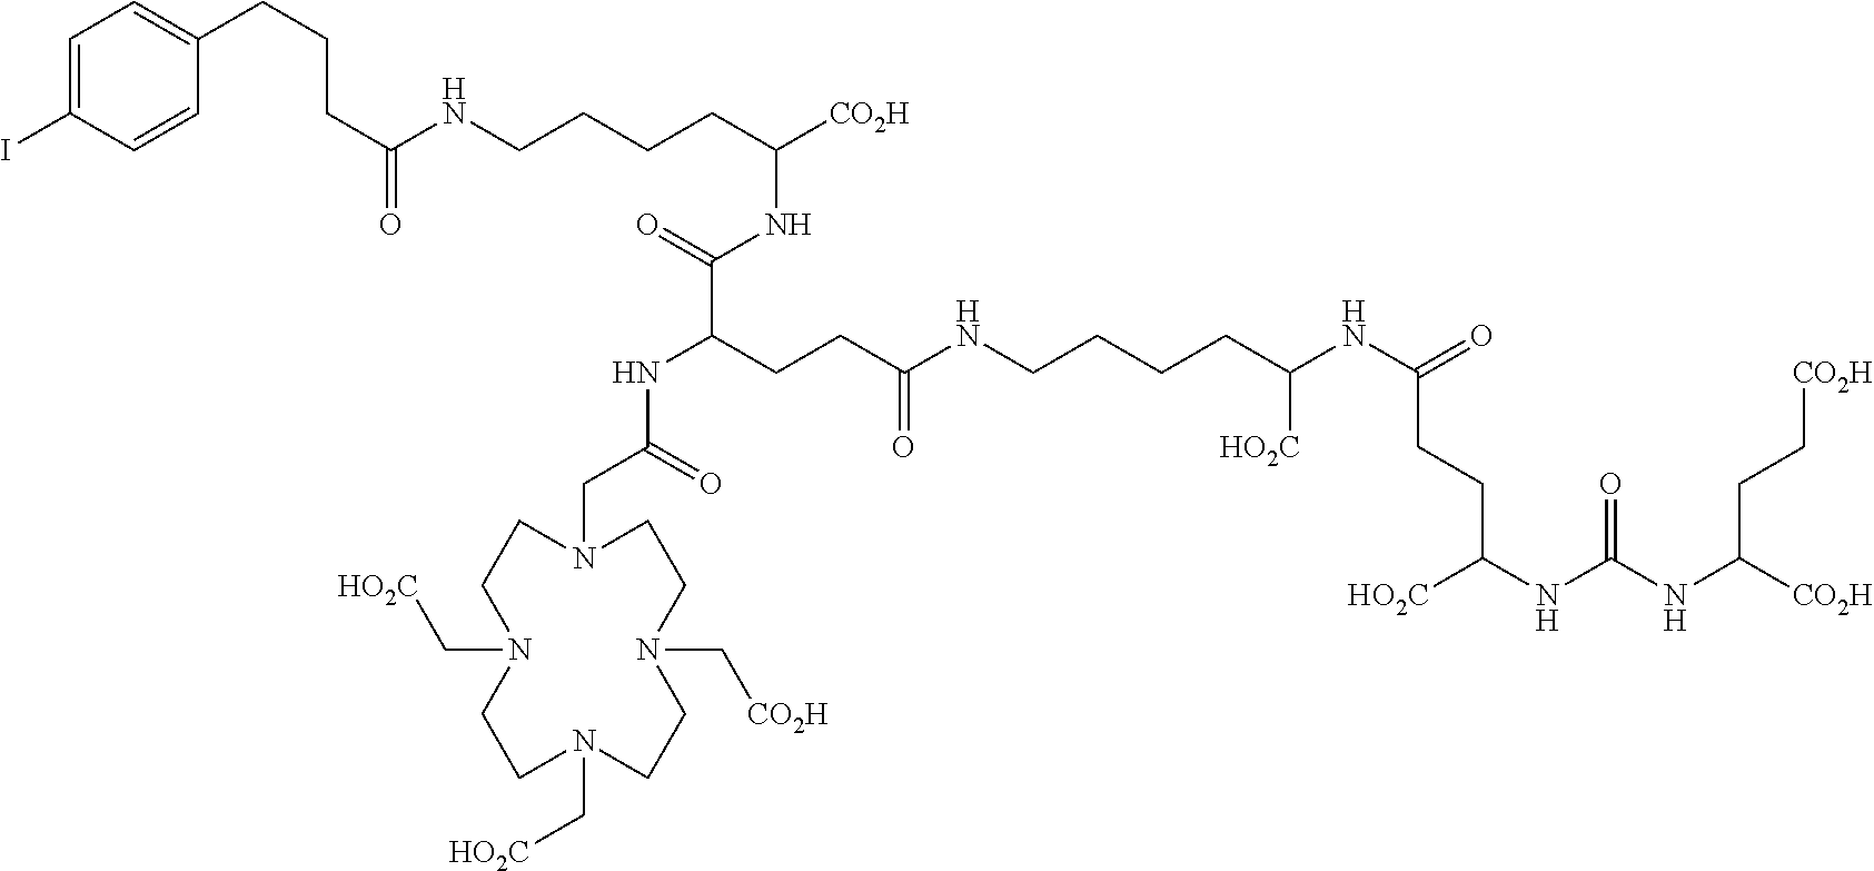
C1=C(I)C=CC(CCCC(NCCCCC(NC(=O)C(NC(=O)CN2CCN(C[HO2C])CCN(C[HO2C])CCN(C[CO2H])CC2)CCC(=O)NCCCCC(NC(=O)CCC(NC(NC([CO2H])CC[CO2H])=O)[HO2C])[HO2C])[CO2H])=O)=C1
